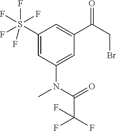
C1(S(F)(F)(F)(F)F)=CC(N(C)C(C(F)(F)F)=O)=CC(C(CBr)=O)=C1
